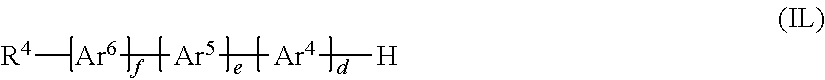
[R4][Ar6][Ar5][Ar4][H]
